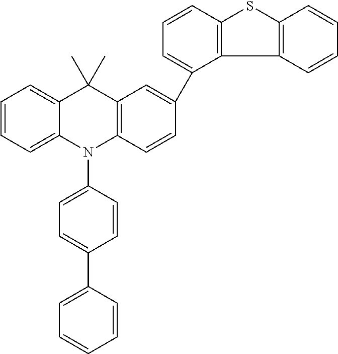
C1=CC=C2C(=C1)C(C)(C)C1=C(N2C2=CC=C(C3=CC=CC=C3)C=C2)C=CC(C2=CC=CC3=C2C2=C(S3)C=CC=C2)=C1
